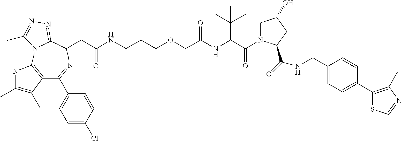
C12=C(N3C(=NN=C3C)C(CC(NCCCOCC(NC(C(=O)N3CC(O)CC3C(=O)NCC3=CC=C(C4=C(C)N=CS4)C=C3)C(C)(C)C)=O)=O)N=C1C1=CC=C(Cl)C=C1)NC(C)=C2C
